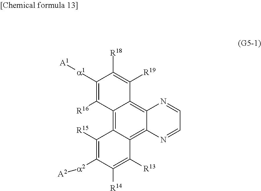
C1([a1][A1])=C([R16])C2=C3C(=C4C(=C2C([R19])=C1[R18])N=CC=N4)C([R13])=C([R14])C([a2][A2])=C3[R15]
